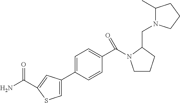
C1=C(C2=CC=C(C(=O)N3CCCC3CN3C(C)CCC3)C=C2)C=C(C(N)=O)S1
